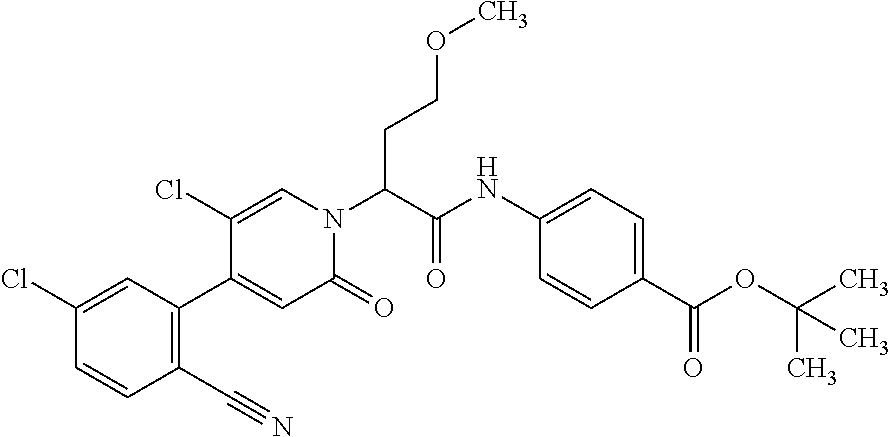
O(CCC(N1C=C(Cl)C(C2=C(C#N)C=CC(Cl)=C2)=CC1=O)C(NC1=CC=C(C(OC(C)(C)C)=O)C=C1)=O)C
